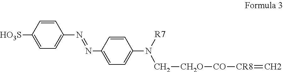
C1=CC([HO3S])=CC=C1N=NC1=CC=C(N(C[CH2O][CO][CR8]=C)[R7])C=C1
